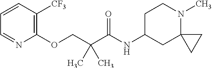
C1=CC([CF3])=C(OCC(C(=O)NC2CCN(C)C3(C2)CC3)(C)C)N=C1
